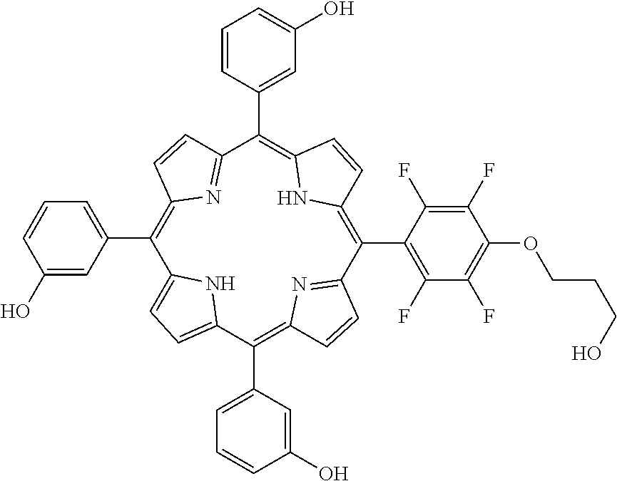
C1(C2=CC=CC(O)=C2)=C2N=C(C=C2)C(C2=CC(O)=CC=C2)=C2NC(=C(C3=C(F)C(F)=C(OCCCO)C(F)=C3F)C3=NC(=C(C4=CC=CC(O)=C4)C4=CC=C1N4)C=C3)C=C2
